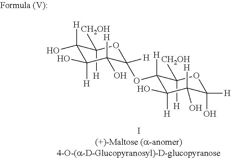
[H]C1([CH2OH])C([H])(O)C(O)([H])C(O)([H])C(OC2([H])C([H])([CH2OH])OC([H])(O)C(O)([H])C2(O)[H])([H])O1
